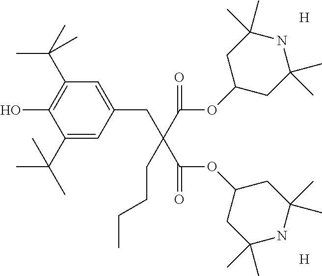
C1(C(C)(C)C)=CC(CC(C(OC2CC(C)(C)NC(C)(C)C2)=O)(CCCC)C(OC2CC(C)(C)NC(C)(C)C2)=O)=CC(C(C)(C)C)=C1O.[H].[H]
